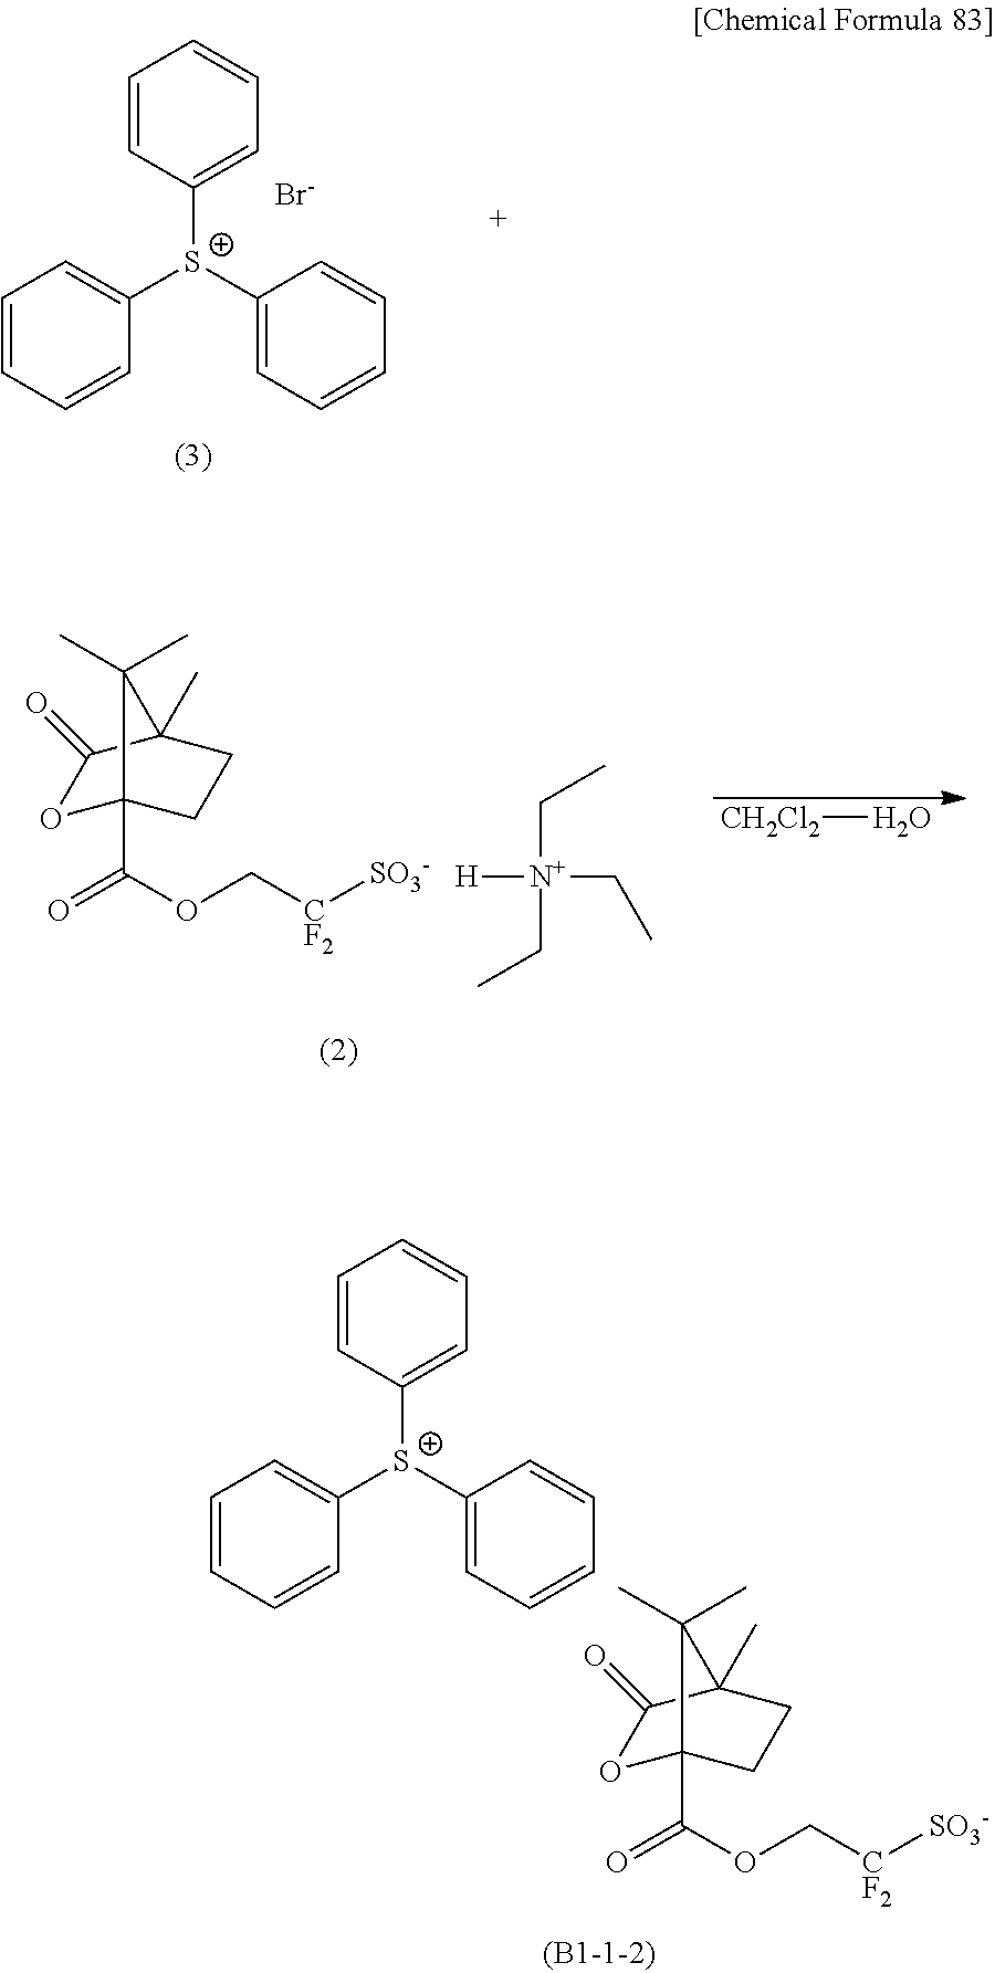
C1=CC([S+](C2=CC=CC=C2)C2=CC=CC=C2)=CC=C1.[Br-].C1=CC([S+](C2=CC=CC=C2)C2=CC=CC=C2)=CC=C1.O1C2(C(OC[CF2][SO3-])=O)CCC(C)(C1=O)C2(C)C.O1C2(C(OC[CF2][SO3-])=O)CCC(C)(C1=O)C2(C)C.[H][N+](CC)(CC)CC.[CH2Cl2]O
